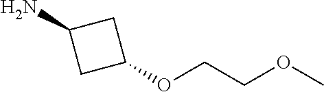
C1(OCCOC)CC(N)C1
